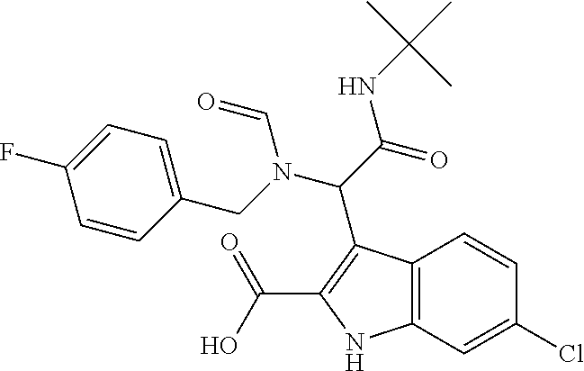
C12=C(C=C(Cl)C=C1)NC(C(=O)O)=C2C(C(=O)NC(C)(C)C)N(C=O)CC1=CC=C(F)C=C1
